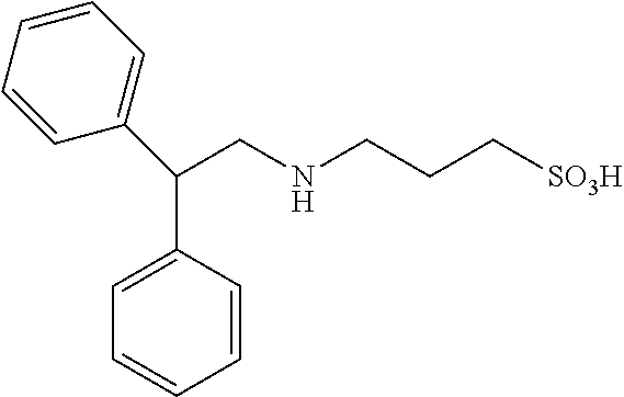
C1=CC=CC(C(C2=CC=CC=C2)CNCCC[SO3H])=C1
